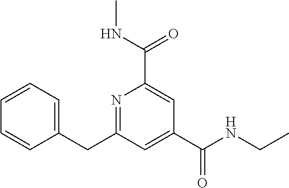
C1=CC=C(CC2=NC(C(NC)=O)=CC(C(NCC)=O)=C2)C=C1
